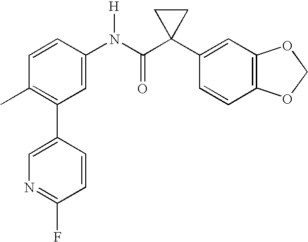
C1(N(C(C2(C3=CC4=C(C=C3)OCO4)CC2)=O)[H])=CC(C2=CN=C(F)C=C2)=C(C)C=C1
